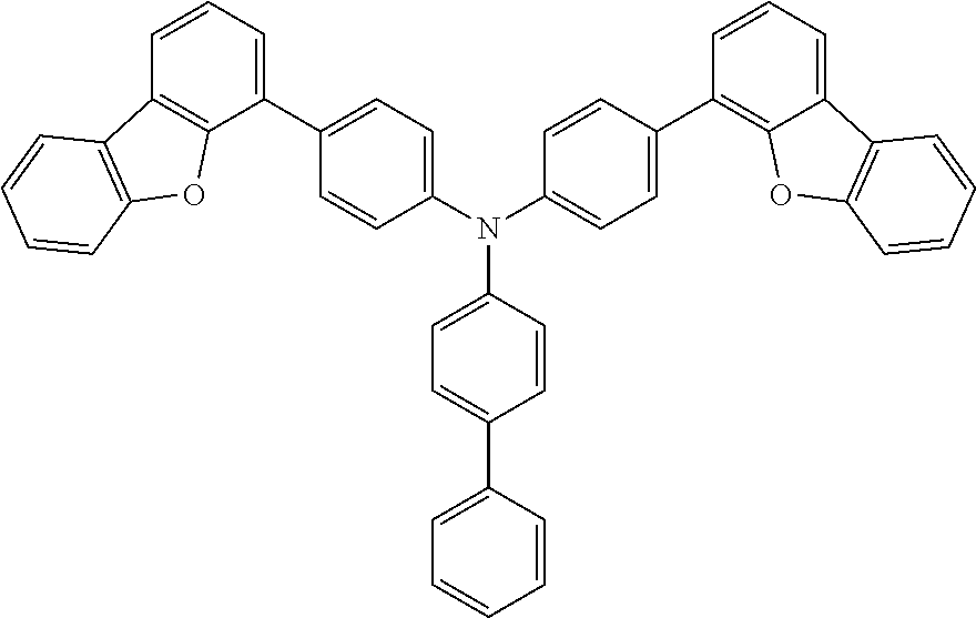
C1(N(C2=CC=C(C3=CC=CC4=C3OC3=C4C=CC=C3)C=C2)C2=CC=C(C3=C4C(=CC=C3)C3=C(O4)C=CC=C3)C=C2)=CC=C(C2=CC=CC=C2)C=C1
